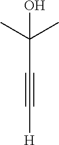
C([H])#CC(C)(C)O
